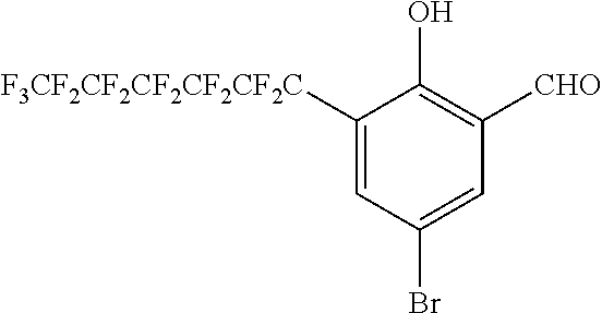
C1([F3CF2CF2CF2CF2CF2C])=CC(Br)=CC([CHO])=C1O
